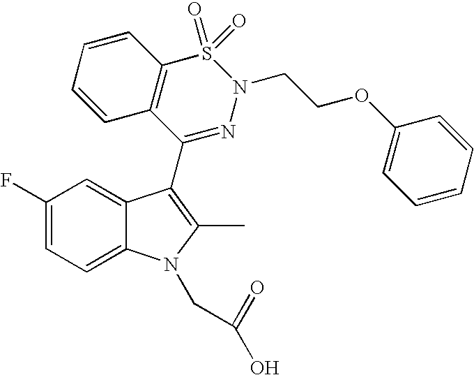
C1(F)=CC=C2C(=C1)C(C1=NN(CCOC3=CC=CC=C3)S(=O)(=O)C3=C1C=CC=C3)=C(C)N2CC(=O)O
